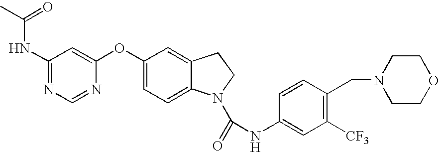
C1(NC(=O)C)=NC=NC(OC2=CC=C3C(=C2)CCN3C(=O)NC2=CC([CF3])=C(CN3CCOCC3)C=C2)=C1
